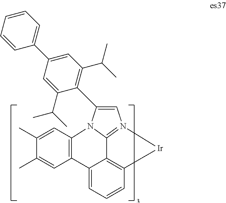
C1(C)=CC2=C(C=C1C)C1=CC=CC3=C1C1=N(C=C(C4=C(C(C)C)C=C(C5=CC=CC=C5)C=C4C(C)C)N21)[Ir]3
